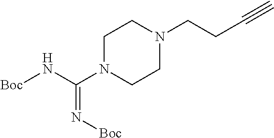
[Boc]NC(N1CCN(CCC#C)CC1)=N[Boc]
